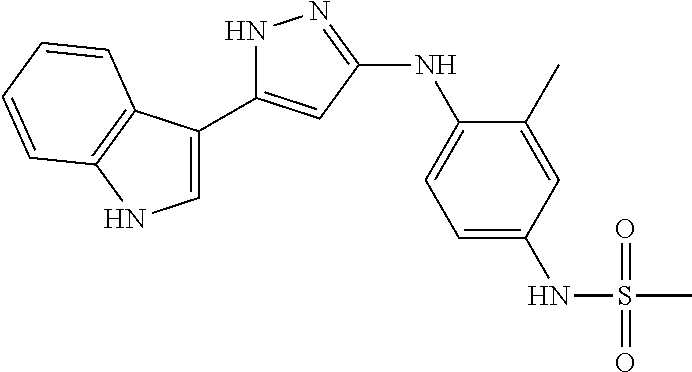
N1C(C2=CNC3=C2C=CC=C3)=CC(NC2=CC=C(NS(C)(=O)=O)C=C2C)=N1
